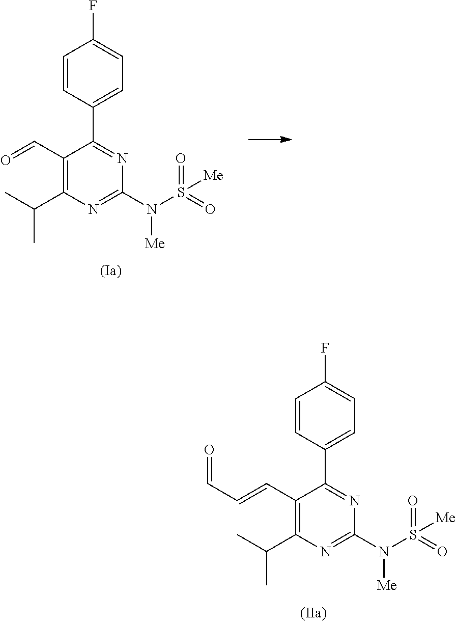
C1=CC(C2=NC(N(S(=O)(=O)[Me])[Me])=NC(C(C)C)=C2C=CC=O)=CC=C1F.C1=CC(C2=NC(N(S(=O)(=O)[Me])[Me])=NC(C(C)C)=C2C=O)=CC=C1F
